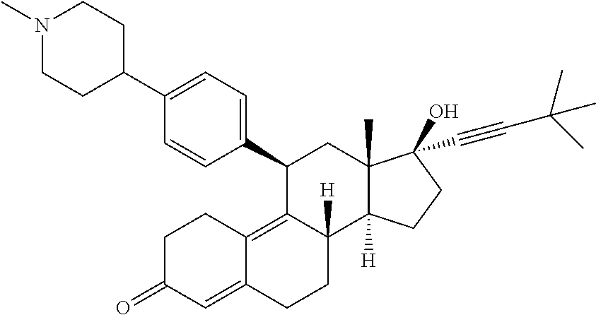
N1(C)CCC(C2=CC=C(C3C4=C5C(=CC(=O)CC5)CCC4([H])C4([H])C(C)(C3)C(O)(C#CC(C)(C)C)CC4)C=C2)CC1
